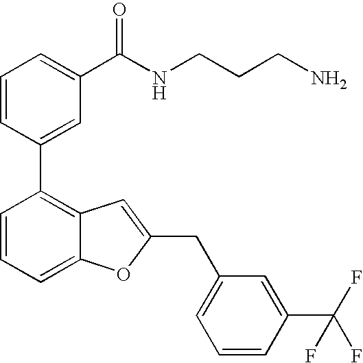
C1=CC(C2=C3C(=CC=C2)OC(CC2=CC=CC(C(F)(F)F)=C2)=C3)=CC(C(NCCCN)=O)=C1
